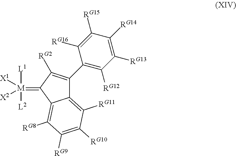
C12=C([RG11])C([RG10])=C([RG9])C([RG8])=C1C(=[M]([L1])([L2])([X1])[X2])C([RG2])=C2C1=C([RG12])C([RG13])=C([RG14])C([RG15])=C1[RG16]
